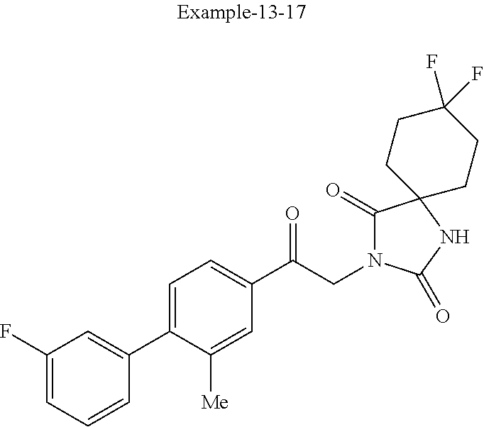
C1(F)=CC=CC(C2=CC=C(C(CN3C(=O)C4(NC3=O)CCC(F)(F)CC4)=O)C=C2[Me])=C1
